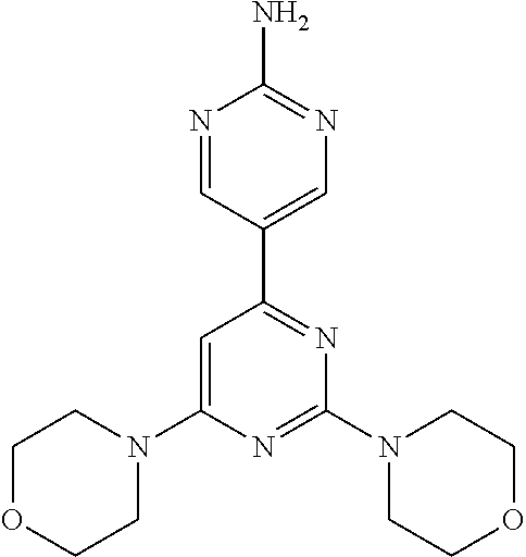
N1=CC(C2=NC(N3CCOCC3)=NC(N3CCOCC3)=C2)=CN=C1N
